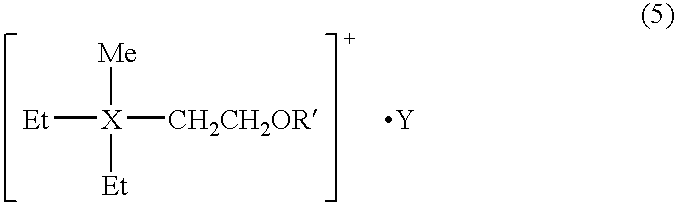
[Et][X]([Me])([Et])[CH2CH2OR].[Y]
